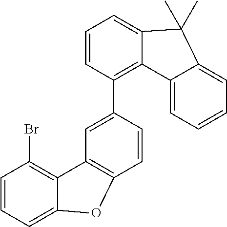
C1=CC=C2C(=C1Br)C1=C(C=CC(C3=C4C(=CC=C3)C(C)(C)C3=CC=CC=C43)=C1)O2
